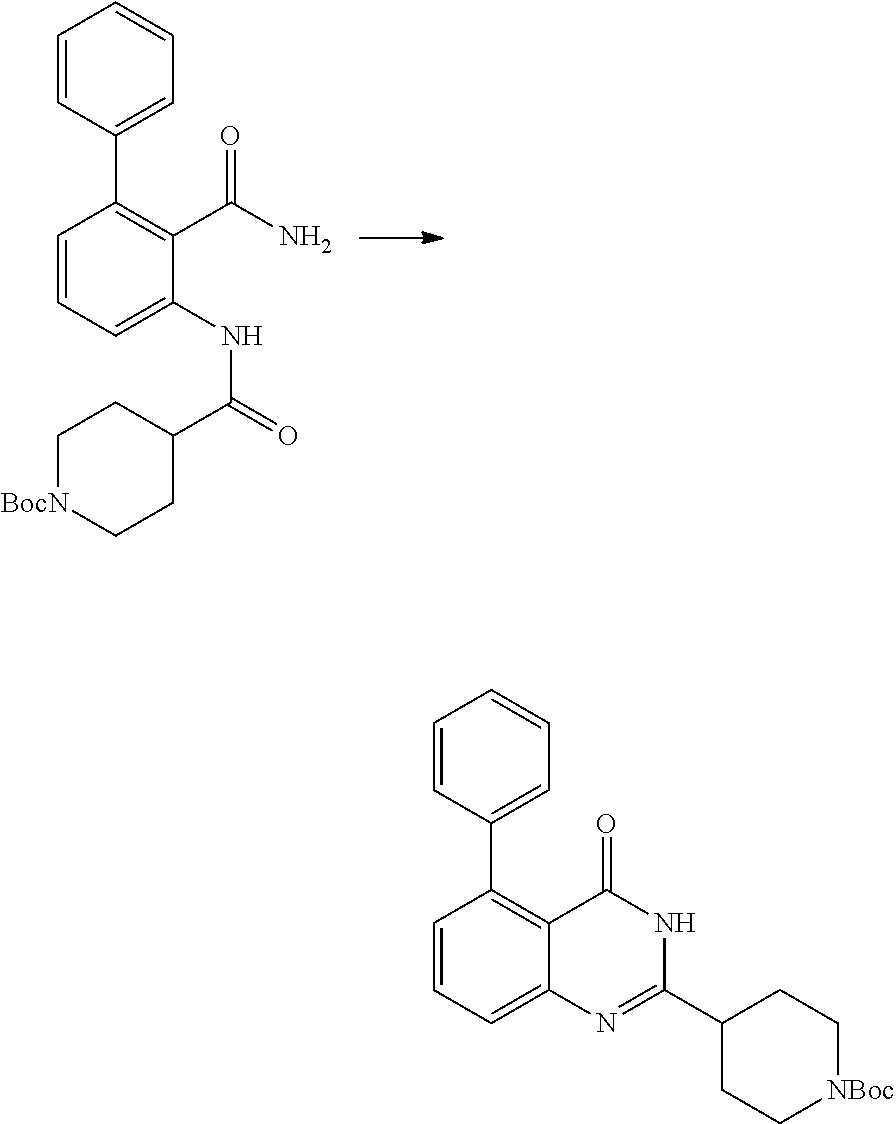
C1=CC(C2=C(C(N)=O)C(NC(=O)C3CC[BocN]CC3)=CC=C2)=CC=C1.C1=CC(C2=C3C(=CC=C2)N=C(C2CC[NBoc]CC2)NC3=O)=CC=C1
